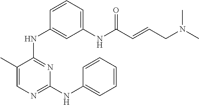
N(C1=NC(NC2=CC=CC=C2)=NC=C1C)C1=CC(NC(C=CCN(C)C)=O)=CC=C1
